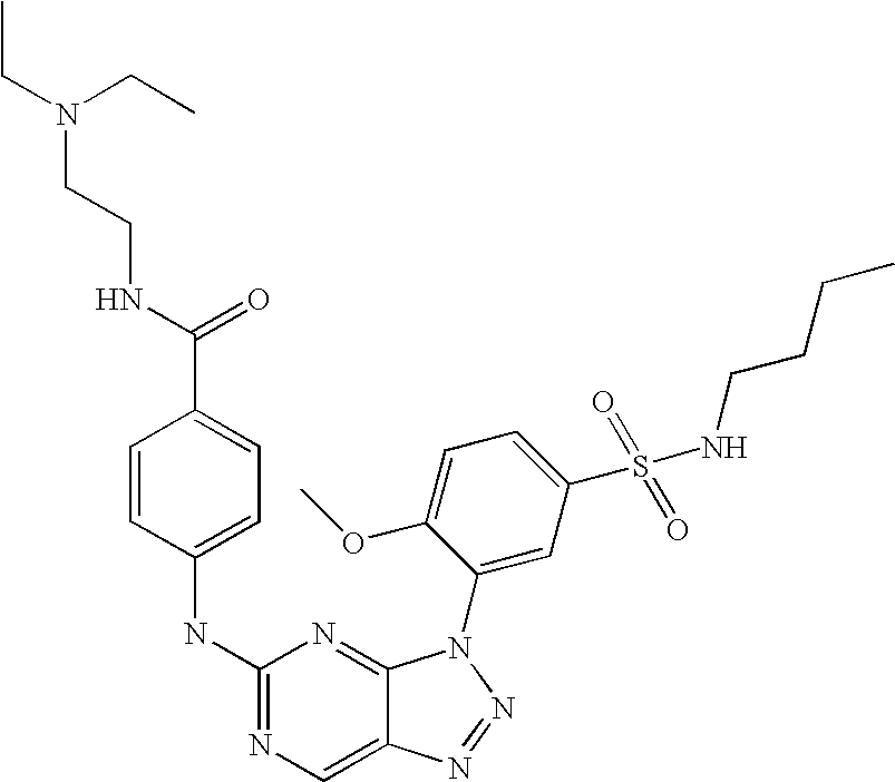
N(C1=NC=C2C(=N1)N(C1=CC(S(=O)(=O)NCCCC)=CC=C1OC)N=N2)C1=CC=C(C(NCCN(CC)CC)=O)C=C1
